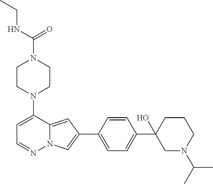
N1(C2=CC=NN3C2=CC(C2=CC=C(C4(O)CN(C(C)C)CCC4)C=C2)=C3)CCN(C(NCC)=O)CC1
